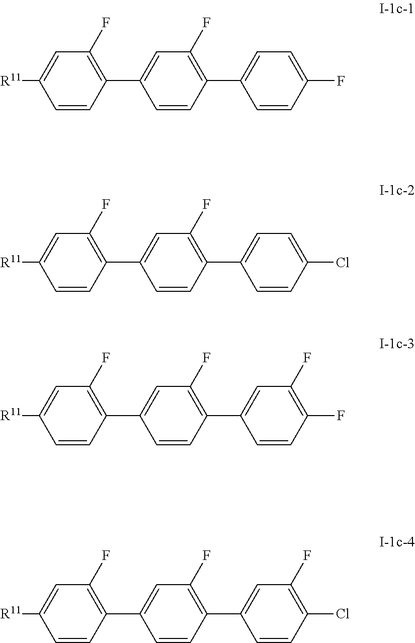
C1(F)=C(C2=CC(F)=C(C3=CC=C(F)C=C3)C=C2)C=CC([R11])=C1.C1(F)=C(C2=CC(F)=C(C3=CC=C(Cl)C=C3)C=C2)C=CC([R11])=C1.C1(F)=C(C2=CC(F)=C(C3=CC(F)=C(F)C=C3)C=C2)C=CC([R11])=C1.C1(F)=C(C2=CC(F)=C(C3=CC(F)=C(Cl)C=C3)C=C2)C=CC([R11])=C1
